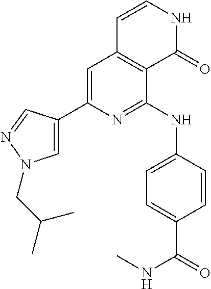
C1=C(C2=CN(CC(C)C)N=C2)N=C(NC2=CC=C(C(NC)=O)C=C2)C2=C1C=CNC2=O
